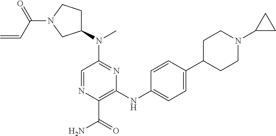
C1=NC(C(=O)N)=C(NC2=CC=C(C3CCN(C4CC4)CC3)C=C2)N=C1N(C1CCN(C(C=C)=O)C1)C
